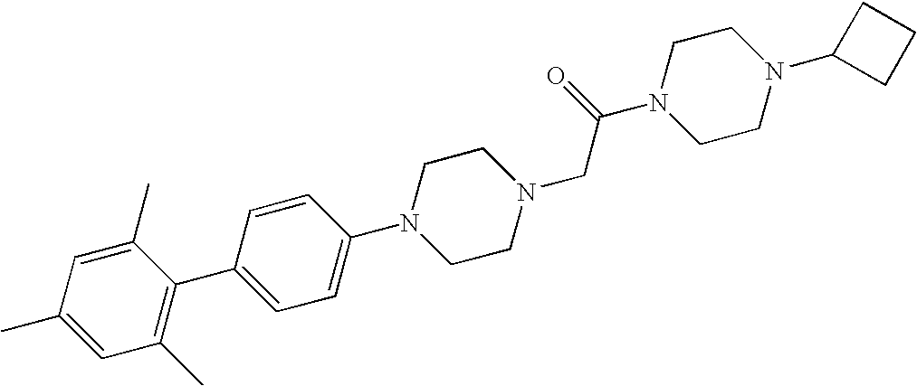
C1=CC(N2CCN(CC(=O)N3CCN(C4CCC4)CC3)CC2)=CC=C1C1=C(C)C=C(C)C=C1C
